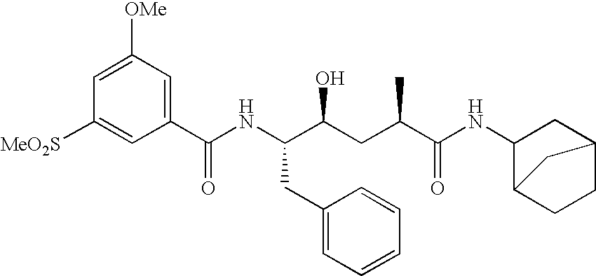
C1=C([OMe])C=C(C(NC(C(CC(C(NC2C3CCC(C2)C3)=O)C)O)CC2=CC=CC=C2)=O)C=C1[MeO2S]
